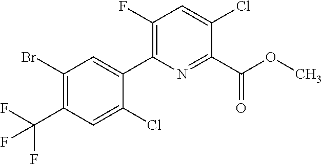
O(C)C(C1=NC(C2=CC(Br)=C(C(F)(F)F)C=C2Cl)=C(F)C=C1Cl)=O
